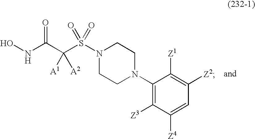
C(C(NO)=O)(S(N1CCN(C2=C([Z3])C([Z4])=CC([Z2])=C2[Z1])CC1)(=O)=O)([A1])[A2]
